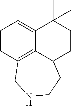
C1=CC2=C3C(=C1)C(C)(C)CCC3CCNC2
